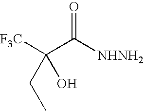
[F3C]C(C([NHNH2])=O)(CC)O
